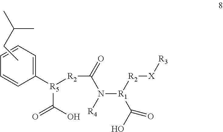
C(=O)(N([R4])[R1](C(O)=O)[R2][X][R3])[R2][R5](C1=CC=CC=C1)C(O)=O.C(C)C(C)C
